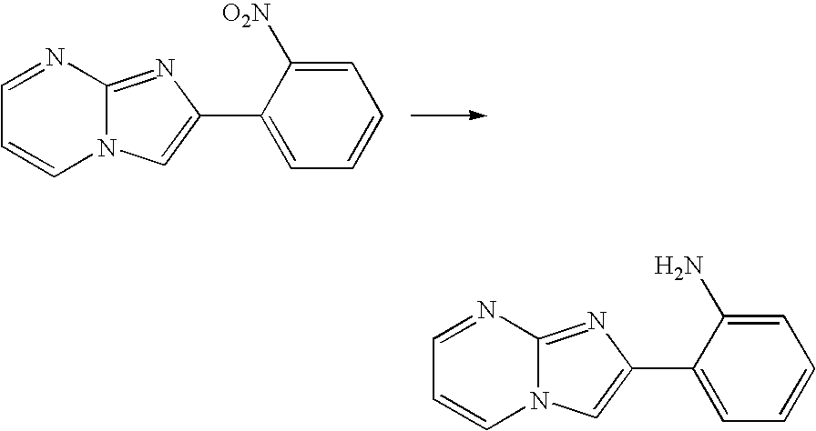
C1=NC2=NC(C3=CC=CC=C3[O2N])=CN2C=C1.C1=NC2=NC(C3=CC=CC=C3N)=CN2C=C1
